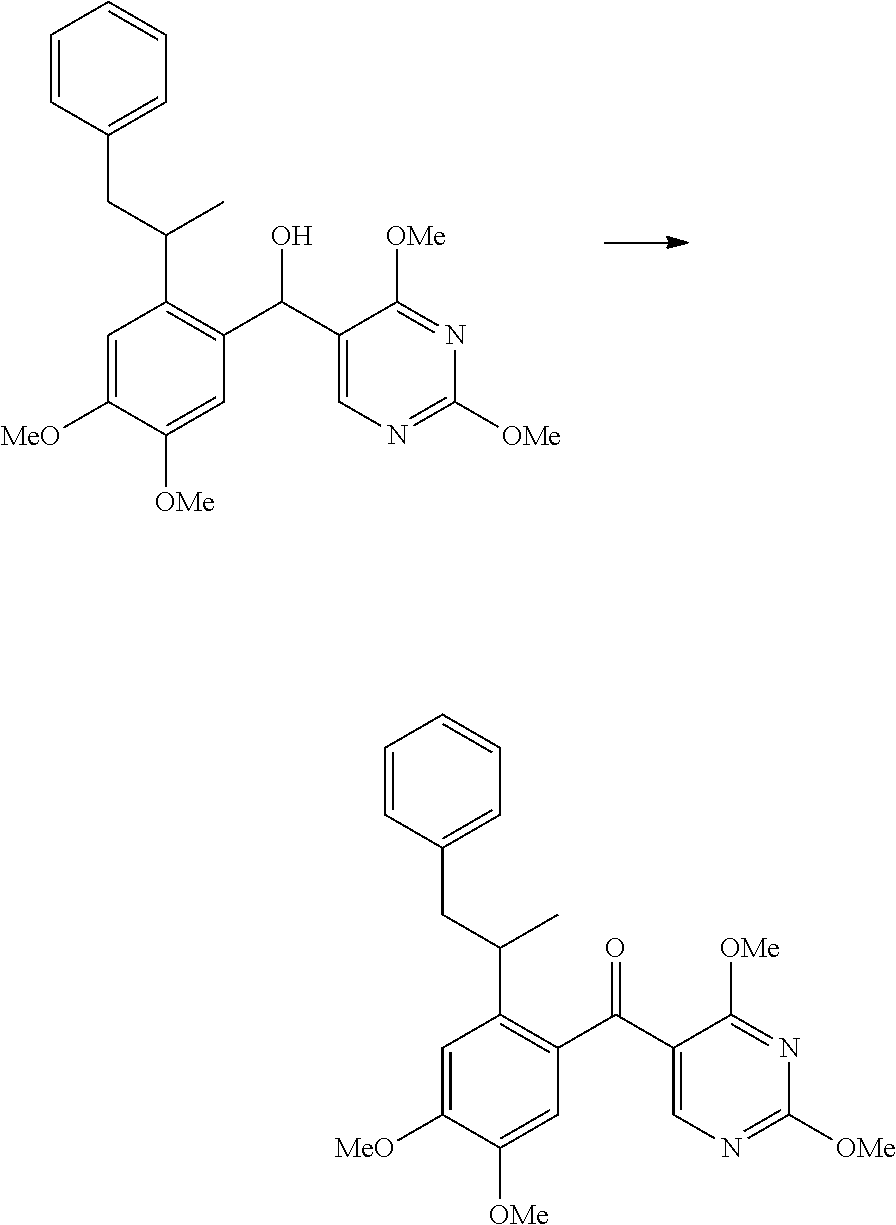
C1=C([MeO])C([OMe])=CC(C(O)C2=CN=C([OMe])N=C2[OMe])=C1C(CC1=CC=CC=C1)C.C1=C([MeO])C([OMe])=CC(C(=O)C2=CN=C([OMe])N=C2[OMe])=C1C(CC1=CC=CC=C1)C
